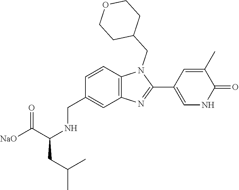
C12=C(N=C(C3=CNC(=O)C(C)=C3)N1CC1CCOCC1)C=C(CNC(CC(C)C)C([NaO])=O)C=C2
